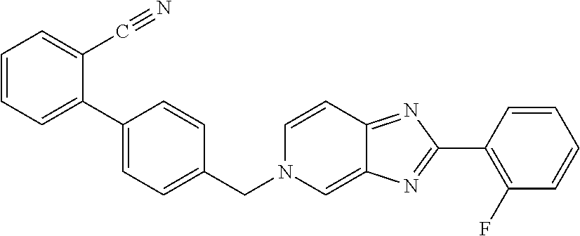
C1=CC=C(C2=CC=C(CN3C=C4C(=NC(C5=C(F)C=CC=C5)=N4)C=C3)C=C2)C(C#N)=C1
